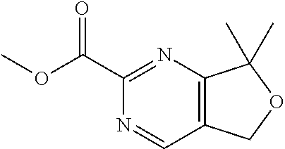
C1(C(OC)=O)=NC2=C(C=N1)COC2(C)C
